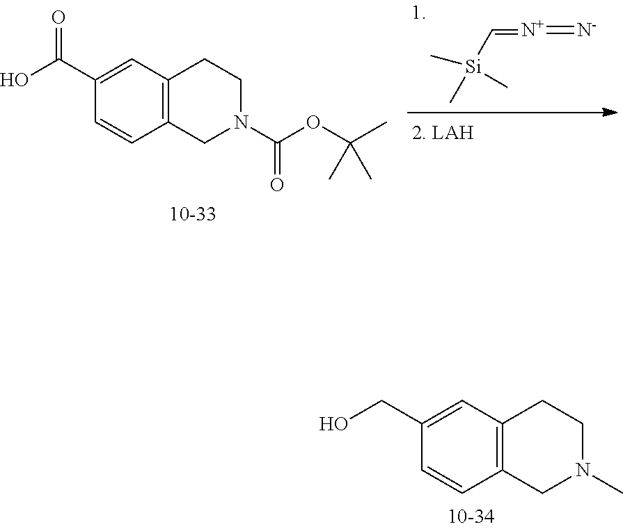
C1=CC2=C(C=C1CO)CCN(C)C2.[N+](=C[Si](C)(C)C)=[N-].C1=CC2=C(C=C1C(O)=O)CCN(C(OC(C)(C)C)=O)C2
